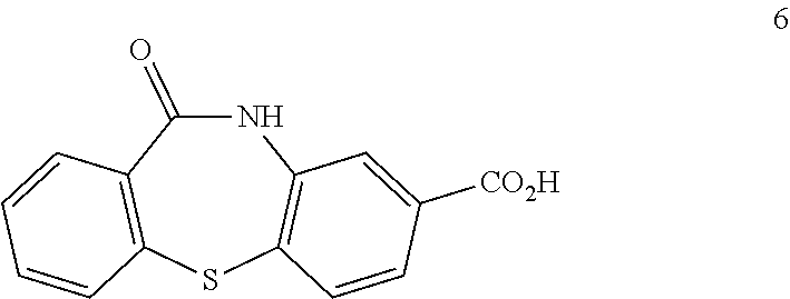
N1C(=O)C2=C(SC3=C1C=C([CO2H])C=C3)C=CC=C2
